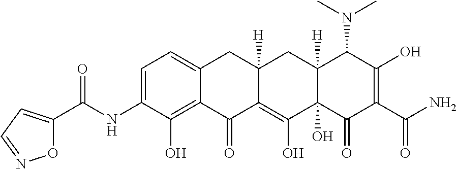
C1=C2C(=C(O)C(NC(C3=CC=NO3)=O)=C1)C(=O)C1=C(O)C3(O)C([H])(CC1([H])C2)C(N(C)C)C(O)=C(C(N)=O)C3=O
